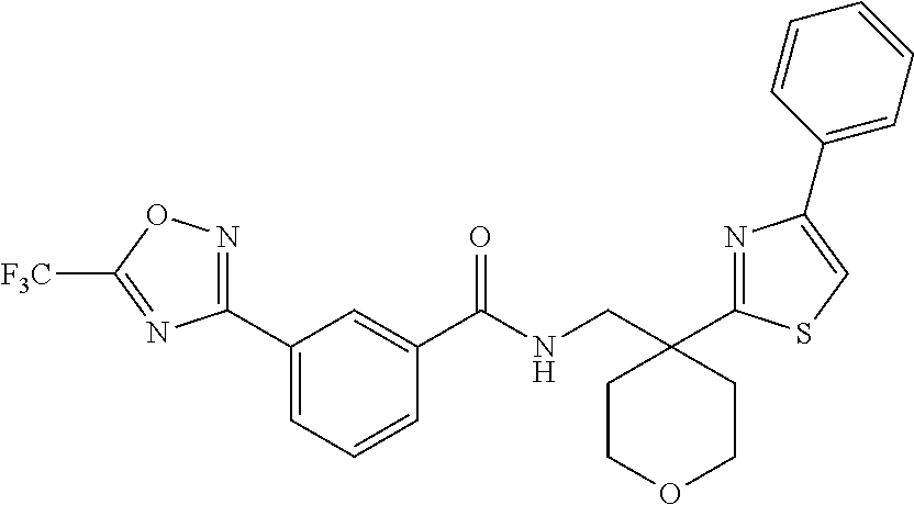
C1(C2=NOC([F3C])=N2)=CC=CC(C(NCC2(C3=NC(C4=CC=CC=C4)=CS3)CCOCC2)=O)=C1
